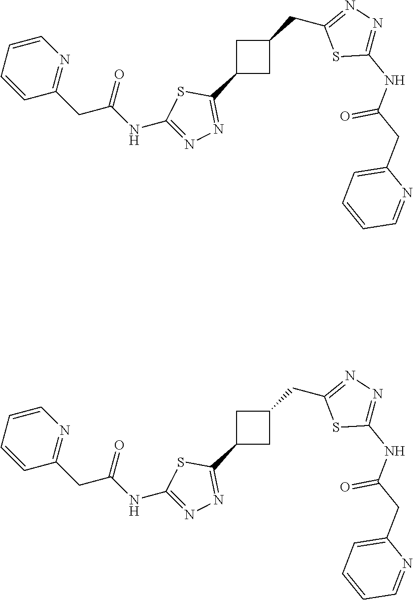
C1=CN=C(CC(NC2=NN=C(C3CC(CC4=NN=C(NC(CC5=CC=CC=N5)=O)S4)C3)S2)=O)C=C1.C1=CN=C(CC(NC2=NN=C(C3CC(CC4=NN=C(NC(CC5=CC=CC=N5)=O)S4)C3)S2)=O)C=C1
